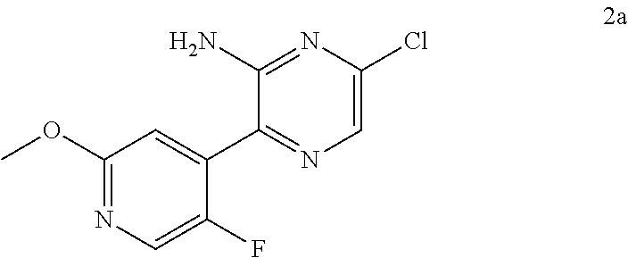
C1(OC)=NC=C(F)C(C2=NC=C(Cl)N=C2N)=C1
